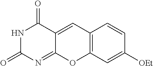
N1C(=O)N=C2C(=CC3=C(O2)C=C([OEt])C=C3)C1=O
